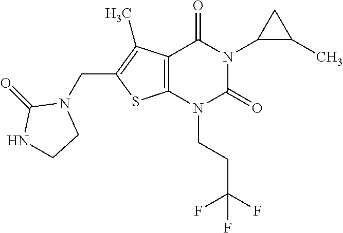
C12=C(N(CCC(F)(F)F)C(=O)N(C3C(C)C3)C1=O)SC(CN1C(=O)NCC1)=C2C
